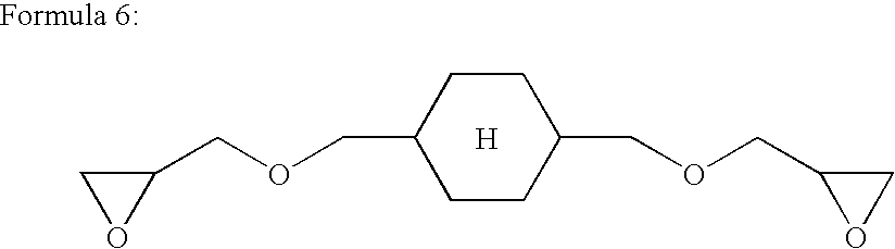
C1OC1COCC1CCC(COCC2CO2)CC1.[H]
